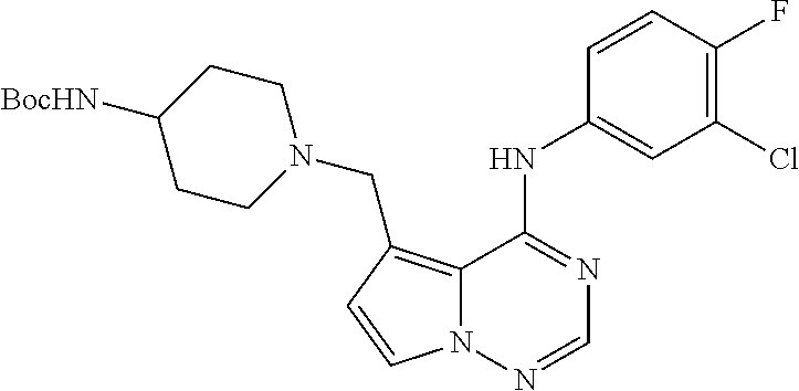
C12=C(CN3CCC([BocHN])CC3)C=CN1N=CN=C2NC1=CC(Cl)=C(F)C=C1
